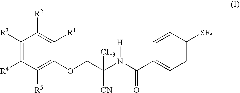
C1([R3])=C([R4])C([R5])=C(OCC(N(C(C2=CC=C([SF5])C=C2)=O)[H])(C)[CN])C([R1])=C1[R2]
